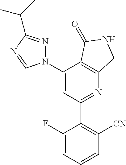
C1(C2=C([CN])C=CC=C2F)=NC2=C(C(N3N=C(C(C)C)N=C3)=C1)C(=O)NC2
